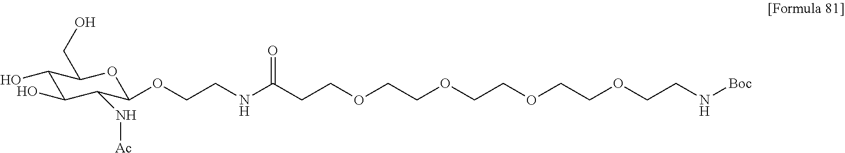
C1(O)C(O)C(N[Ac])C(OCCNC(CCOCCOCCOCCOCCN[Boc])=O)OC1CO
